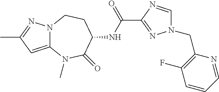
C1=NC(C(NC2C(=O)N(C)C3=CC(C)=NN3CC2)=O)=NN1CC1=C(F)C=CC=N1
